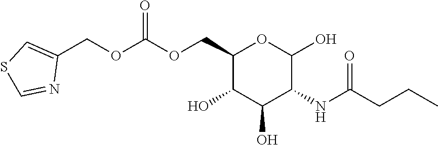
C1(COC(OCC2=CSC=N2)=O)C(O)C(O)C(NC(CCC)=O)C(O)O1
